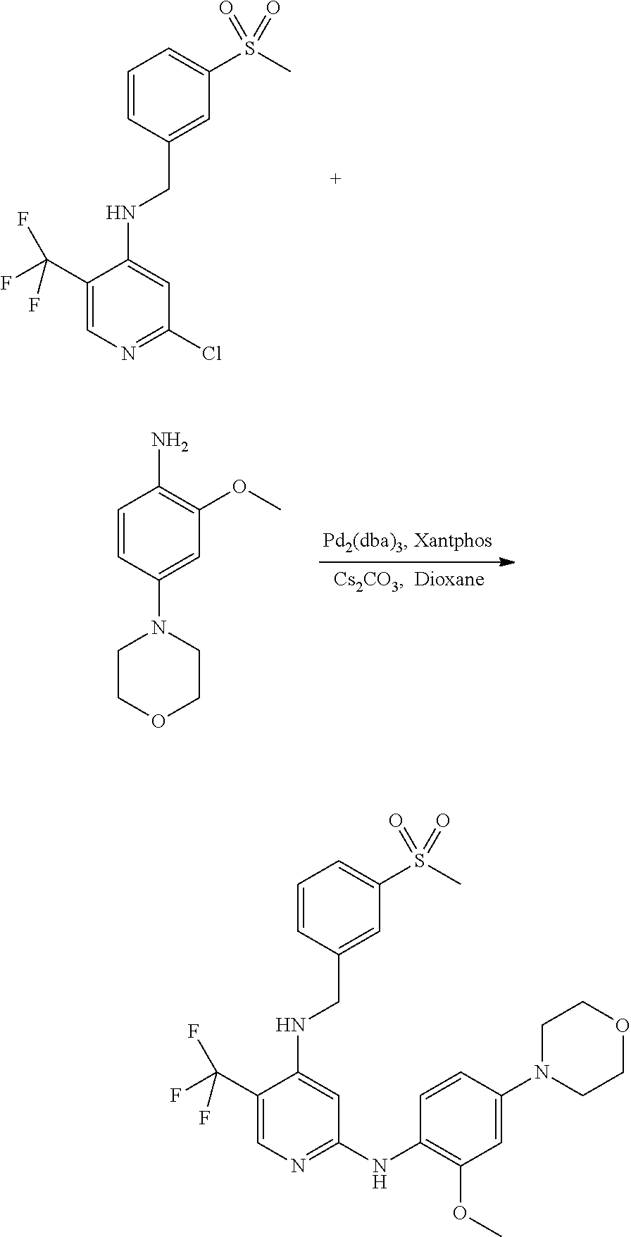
C1(C(F)(F)F)=CN=C(Cl)C=C1NCC1=CC(S(C)(=O)=O)=CC=C1.C1=CC(N2CCOCC2)=CC(OC)=C1N.C1(C(F)(F)F)=CN=C(NC2=C(OC)C=C(N3CCOCC3)C=C2)C=C1NCC1=CC(S(C)(=O)=O)=CC=C1
